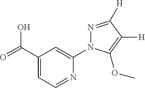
OC(C1=CC=NC(N2N=C([H])C([H])=C2OC)=C1)=O
